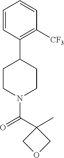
C1CN(C(C2(C)COC2)=O)CCC1C1=C([CF3])C=CC=C1
